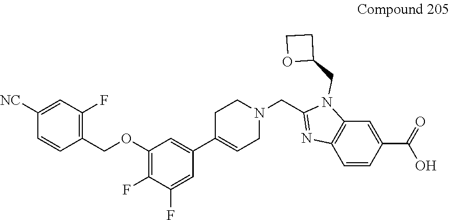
C1(COC2=C(F)C(F)=CC(C3=CCN(CC4=NC5=C(N4CC4CCO4)C=C(C(=O)O)C=C5)CC3)=C2)=C(F)C=C([NC])C=C1
